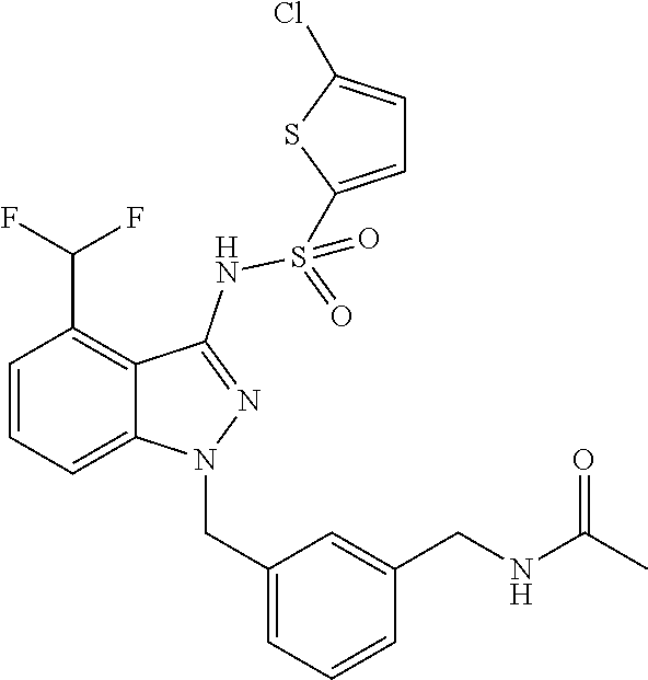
C1=CC=C2C(=C1C(F)F)C(NS(=O)(=O)C1=CC=C(Cl)S1)=NN2CC1=CC=CC(CNC(=O)C)=C1
